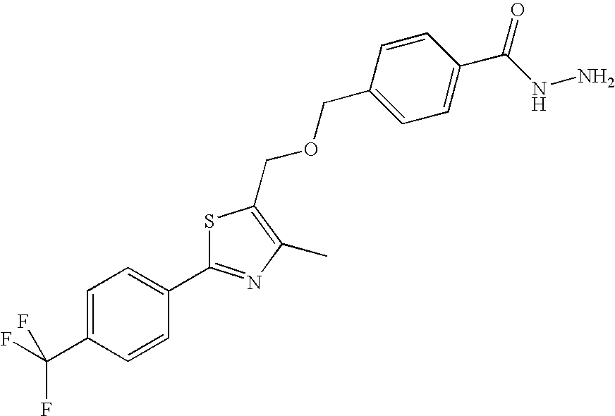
C1=C(C(F)(F)F)C=CC(C2=NC(C)=C(COCC3=CC=C(C(=O)NN)C=C3)S2)=C1
